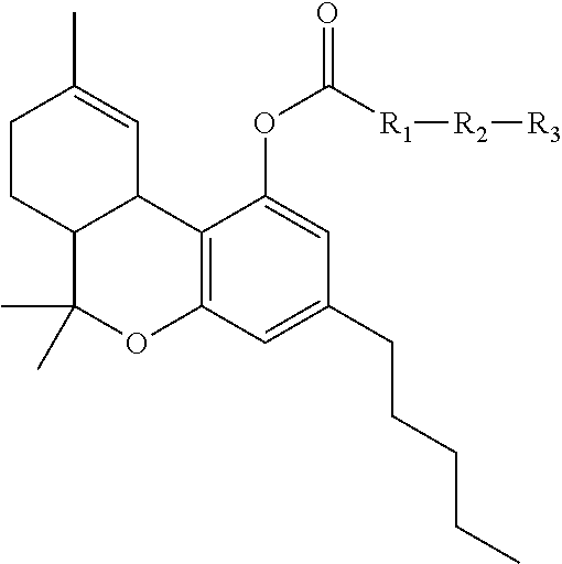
C1CC2C(C=C1C)C1=C(OC2(C)C)C=C(CCCCC)C=C1OC(=O)[R1][R2][R3]
